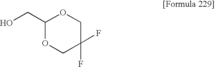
C1(CO)OCC(F)(F)CO1
